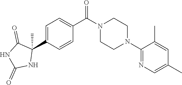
C1(N2CCN(C(C3=CC=C(C4(C)C(=O)NC(=O)N4)C=C3)=O)CC2)=NC=C(C)C=C1C
